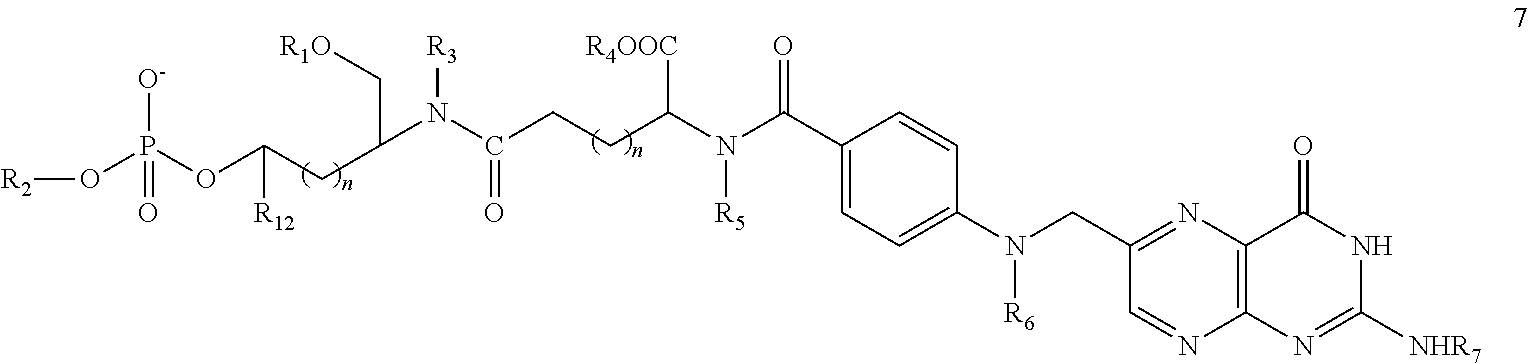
C1(C(N(C(CCC(N(C(C[R1O])CC(OP(O[R2])([O-])=O)[R12])[R3])=O)[R4OOC])[R5])=O)=CC=C(N(CC2=NC3=C(N=C2)N=C([NHR7])NC3=O)[R6])C=C1
